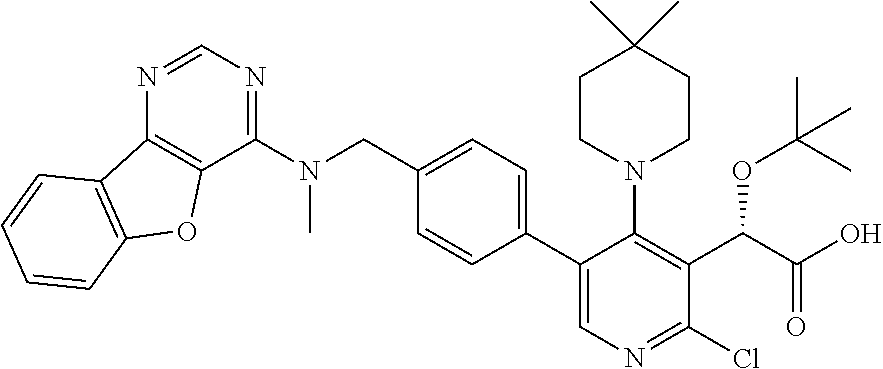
C1=CC(C2=CN=C(Cl)C(C(C(=O)O)OC(C)(C)C)=C2N2CCC(C)(C)CC2)=CC=C1CN(C1=NC=NC2=C1OC1=C2C=CC=C1)C
